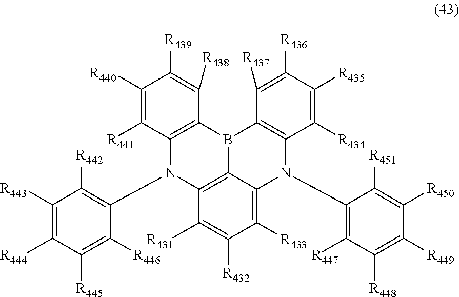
C1([R440])=C([R441])C2=C(C([R438])=C1[R439])B1C3=C(C([R434])=C([R435])C([R436])=C3[R437])N(C3=C([R447])C([R448])=C([R449])C([R450])=C3[R451])C3=C([R433])C([R432])=C([R431])C(=C13)N2C1=C([R442])C([R443])=C([R444])C([R445])=C1[R446]
